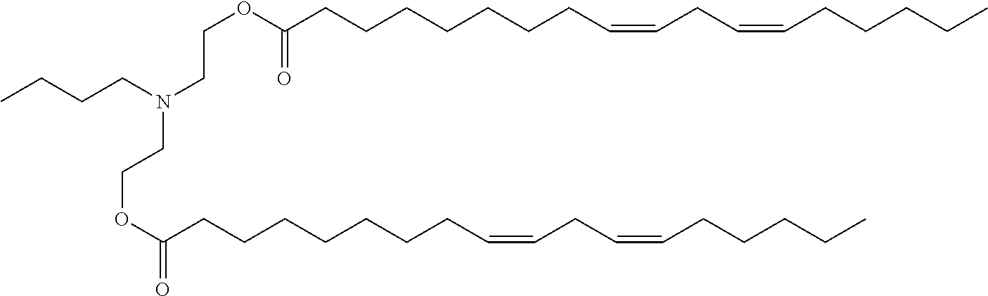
CCCCCC=CCC=CCCCCCCCC(OCCN(CCOC(CCCCCCCC=CCC=CCCCCC)=O)CCCC)=O
